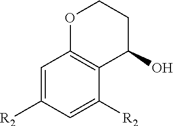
C1=C([R2])C=C([R2])C2=C1OCCC2O
